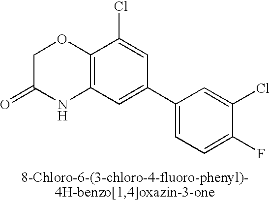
C12=C(C=C(C3=CC=C(F)C(Cl)=C3)C=C1Cl)NC(=O)CO2
